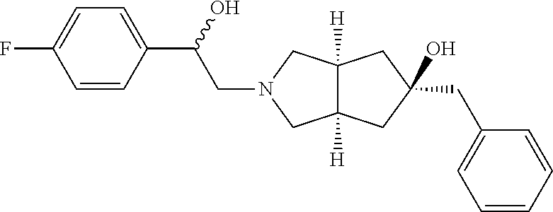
C12([H])C([H])(CC(CC3=CC=CC=C3)(O)C1)CN(CC(C1=CC=C(F)C=C1)O)C2
